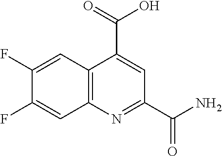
C12=C(N=C(C(N)=O)C=C1C(=O)O)C=C(F)C(F)=C2
